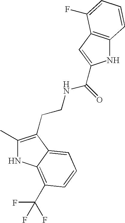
N1C(C)=C(CCNC(=O)C2=CC3=C(N2)C=CC=C3F)C2=CC=CC(C(F)(F)F)=C12
